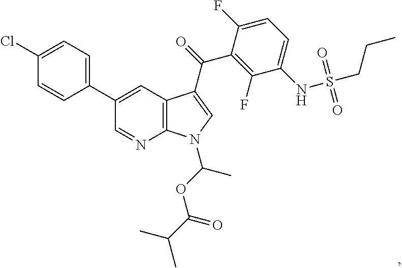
C1(Cl)=CC=C(C2=CC3=C(N=C2)N(C(OC(C(C)C)=O)C)C=C3C(=O)C2=C(F)C(NS(CCC)(=O)=O)=CC=C2F)C=C1
